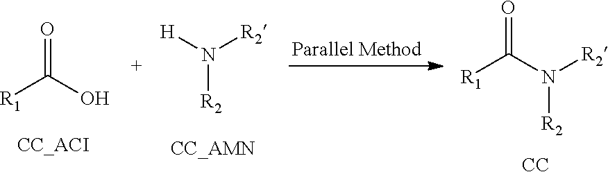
[R1]C(O)=O.[H]N([R2])[R2].[R1]C(N([R2])[R2])=O.[CC]
